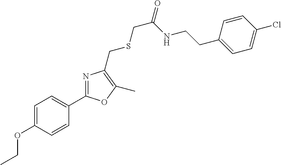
CCOC1=CC=C(C2=NC(CSCC(NCCC3=CC=C(Cl)C=C3)=O)=C(C)O2)C=C1
